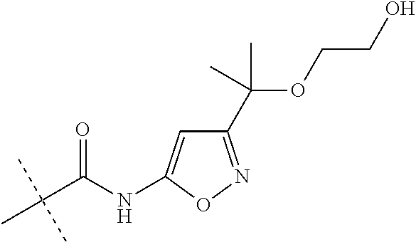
N(C(C(C)(C)C)=O)C1=CC(C(OCCO)(C)C)=NO1
